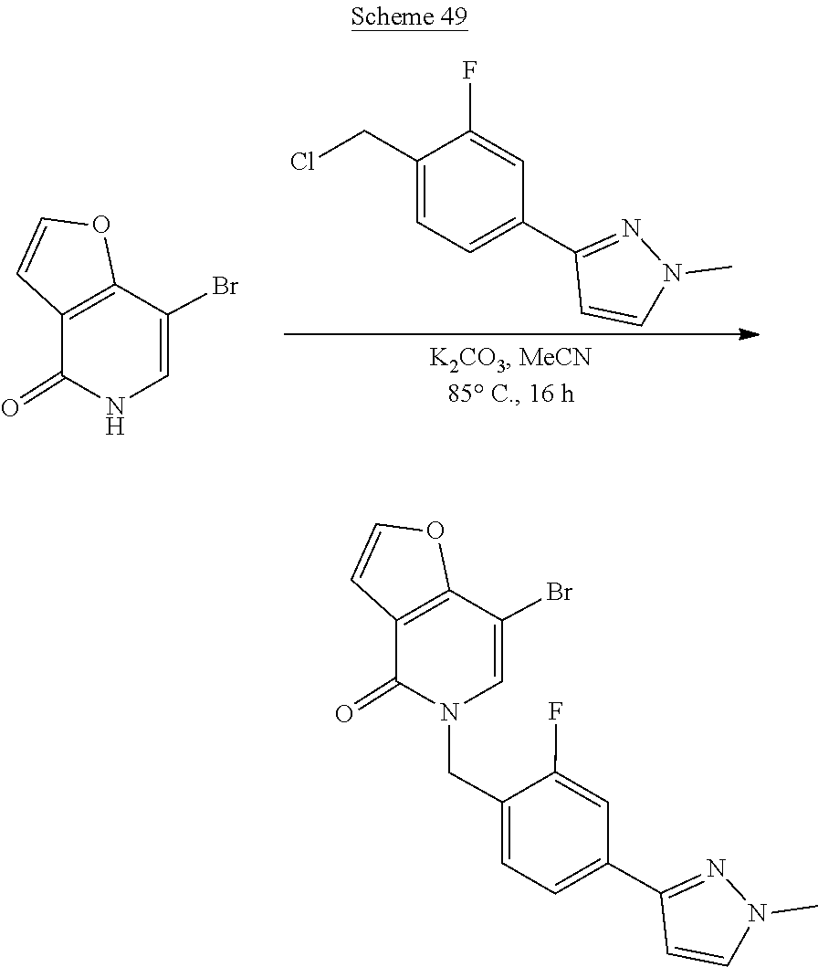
C1=C(CN2C(=O)C3=C(OC=C3)C(Br)=C2)C(F)=CC(C2=NN(C)C=C2)=C1.C1(CCl)=CC=C(C2=NN(C)C=C2)C=C1F.N1C(=O)C2=C(OC=C2)C(Br)=C1
